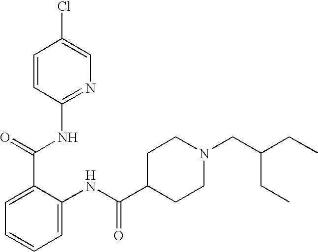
C1=CC(NC(C2=CC=CC=C2NC(C2CCN(CC(CC)CC)CC2)=O)=O)=NC=C1Cl
